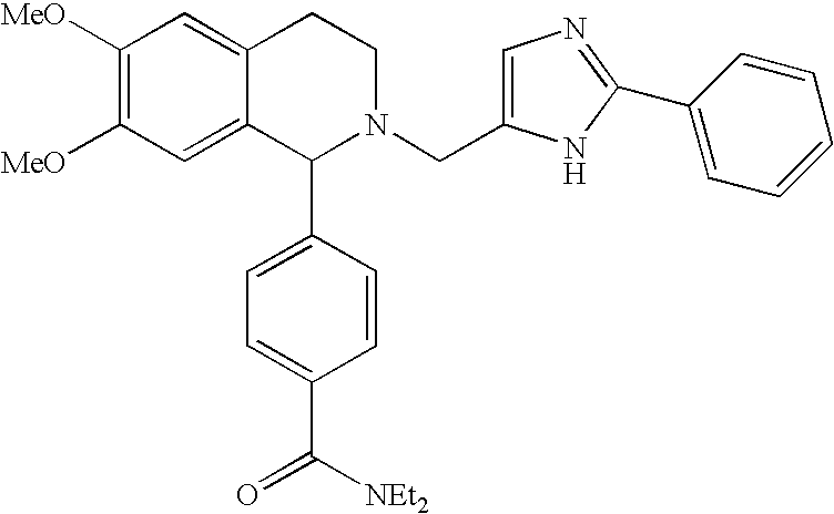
C1([MeO])=C([MeO])C=C2C(=C1)CCN(CC1=CN=C(C3=CC=CC=C3)N1)C2C1=CC=C(C([NEt2])=O)C=C1
